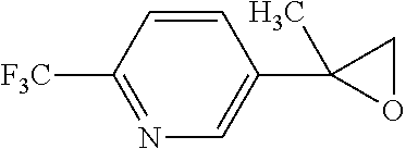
C1=CC([F3C])=NC=C1C1(C)OC1
